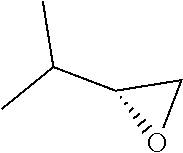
CC(C1OC1)C
